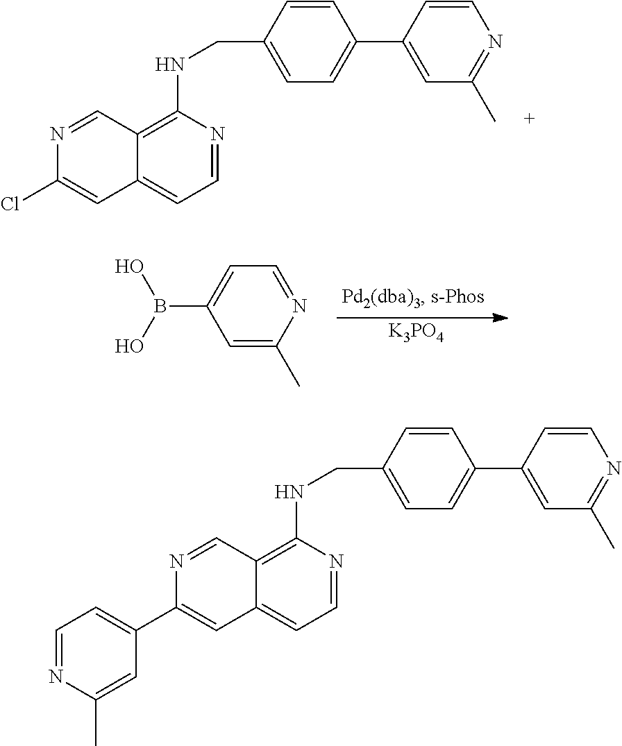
C1=NC(NCC2=CC=C(C3=CC(C)=NC=C3)C=C2)=C2C(=C1)C=C(Cl)N=C2.C1=C(C)N=CC=C1B(O)O.[K3PO4].C1=NC(NCC2=CC=C(C3=CC(C)=NC=C3)C=C2)=C2C(=C1)C=C(C1=CC=NC(C)=C1)N=C2
